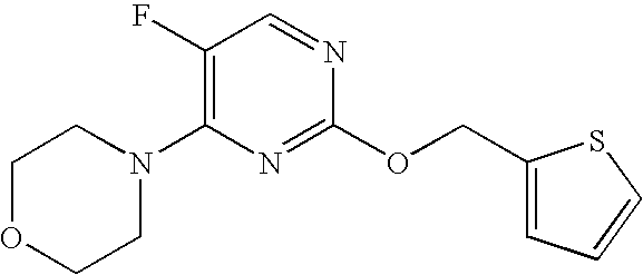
C1OCCN(C2=C(F)C=NC(OCC3=CC=CS3)=N2)C1
